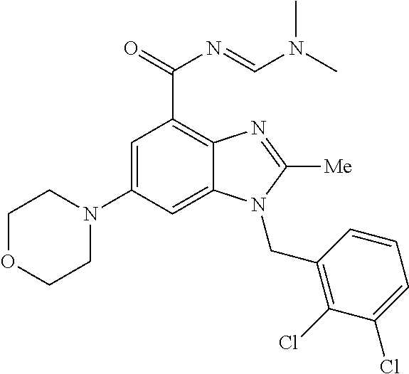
C1OCCN(C2=CC(C(N=CN(C)C)=O)=C3C(=C2)N(CC2=C(Cl)C(Cl)=CC=C2)C([Me])=N3)C1
